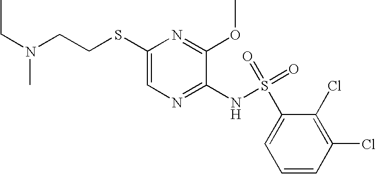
C1(SCCN(C)CC)=CN=C(NS(=O)(C2=CC=CC(Cl)=C2Cl)=O)C(OC)=N1
